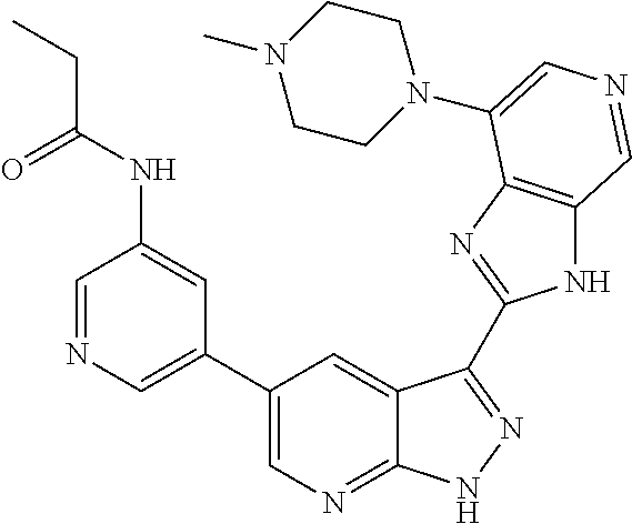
C1(C2=CN=CC(NC(CC)=O)=C2)=CN=C2C(=C1)C(C1=NC3=C(N1)C=NC=C3N1CCN(C)CC1)=NN2
